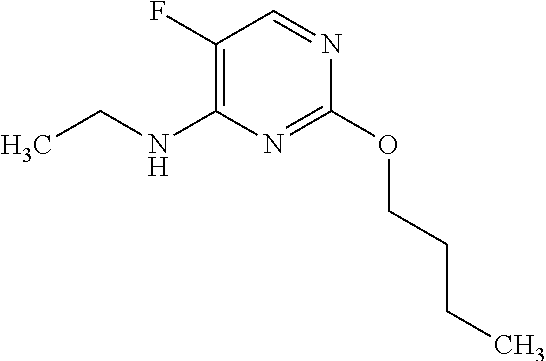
C1(OCCCC)=NC(NCC)=C(F)C=N1
